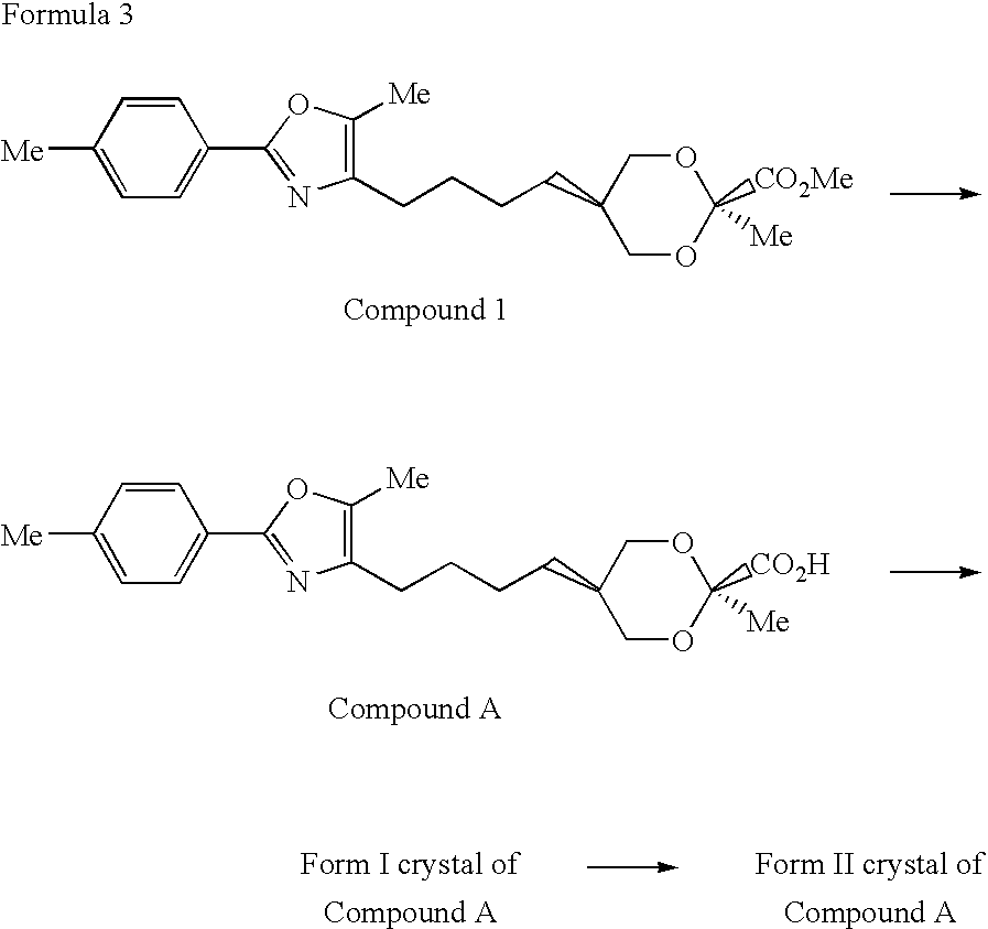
[Me]C1=CC=C(C2=NC(CCCCC3COC([CO2Me])([Me])OC3)=C([Me])O2)C=C1.[Me]C1=CC=C(C2=NC(CCCCC3COC([CO2H])([Me])OC3)=C([Me])O2)C=C1
